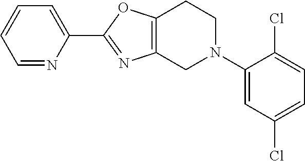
C1(C2=NC3=C(O2)CCN(C2=CC(Cl)=CC=C2Cl)C3)=CC=CC=N1
